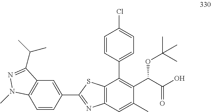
C12=C(C=C(C)C(C(C(O)=O)OC(C)(C)C)=C1C1=CC=C(Cl)C=C1)N=C(C1=CC3=C(C=C1)N(C)N=C3C(C)C)S2
